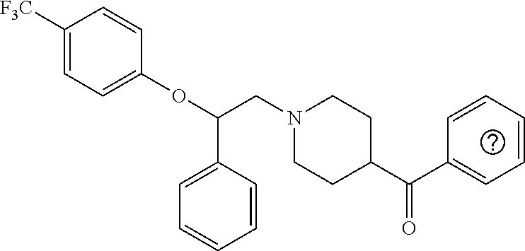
C1([F3C])=CC=C(OC(C2=CC=CC=C2)CN2CCC(C(C3=CC=CC=C3)=O)CC2)C=C1
